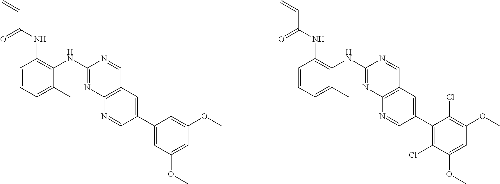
C1(NC2=C(NC(C=C)=O)C=CC=C2C)=NC2=C(C=N1)C=C(C1=CC(OC)=CC(OC)=C1)C=N2.C1(NC2=C(NC(C=C)=O)C=CC=C2C)=NC2=C(C=N1)C=C(C1=C(Cl)C(OC)=CC(OC)=C1Cl)C=N2
